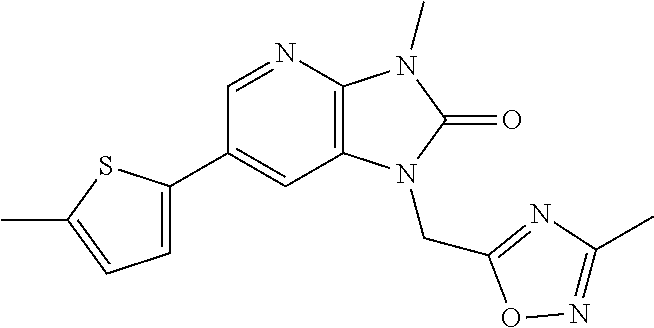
C1(C2=CC=C(C)S2)=CC2=C(N=C1)N(C)C(=O)N2CC1=NC(C)=NO1
